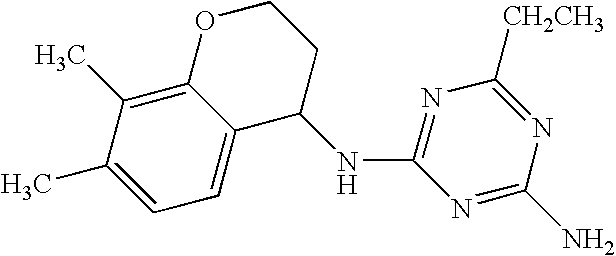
C1(C)=CC=C2C(=C1C)OCCC2NC1=NC([CH2CH3])=NC(N)=N1
